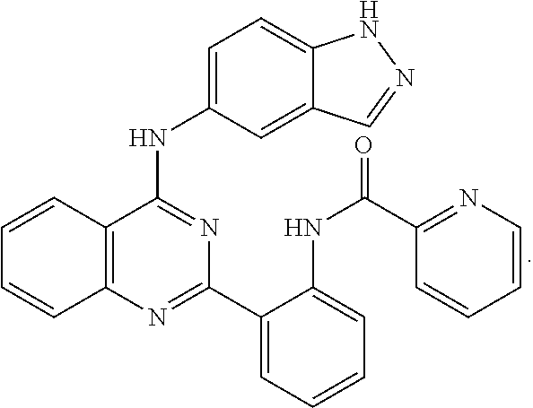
C12=C(N=C(C3=CC=CC=C3NC(=O)C3=NC=CC=C3)N=C1NC1=CC=C3C(=C1)C=NN3)C=CC=C2
